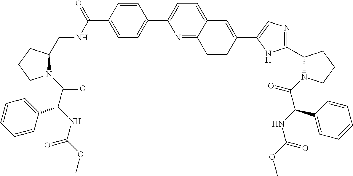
C1(C2=CC=C(C(=O)NCC3CCCN3C(C(C3=CC=CC=C3)NC(OC)=O)=O)C=C2)=CC=C2C(=N1)C=CC(C1=CN=C(C3CCCN3C(=O)C(NC(OC)=O)C3=CC=CC=C3)N1)=C2
